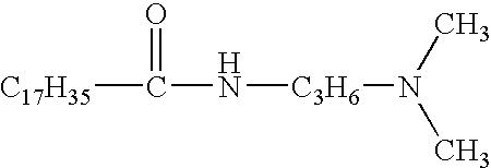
[C17H35]C(=O)N[C3H6]N(C)C
